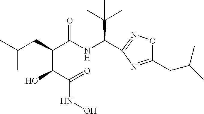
CC(CC(C(NC(C(C)(C)C)C1=NOC(CC(C)C)=N1)=O)C(O)C(=O)NO)C
